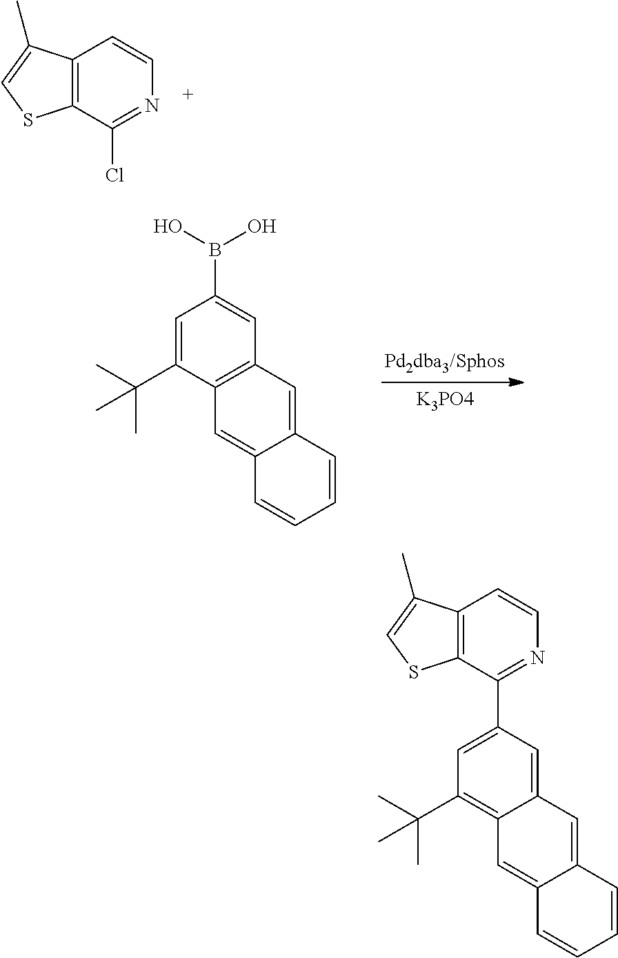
C12=C(C(Cl)=NC=C1)SC=C2C.C1=C(C(C)(C)C)C2=C(C=C1B(O)O)C=C1C(=C2)C=CC=C1.C12=C(C(C3=CC(C(C)(C)C)=C4C(=C3)C=C3C(=C4)C=CC=C3)=NC=C1)SC=C2C
